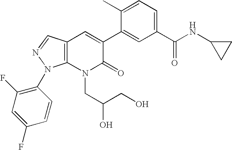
C12=C(N(CC(O)CO)C(=O)C(C3=CC(C(NC4CC4)=O)=CC=C3C)=C1)N(C1=C(F)C=C(F)C=C1)N=C2
